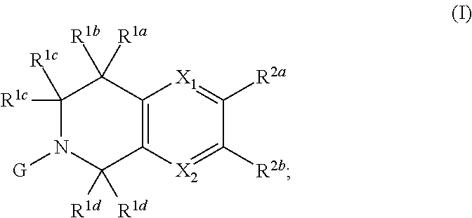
C1([R1c])([R1c])N([G])C([R1d])([R1d])C2=C(C1([R1a])[R1b])[X1]=C([R2a])C([R2b])=[X2]2
